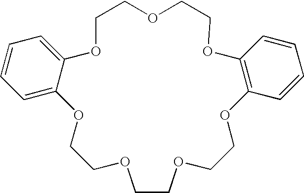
C1COCCOC2=C(C=CC=C2)OCCOCCOC2=CC=CC=C2OCCO1
